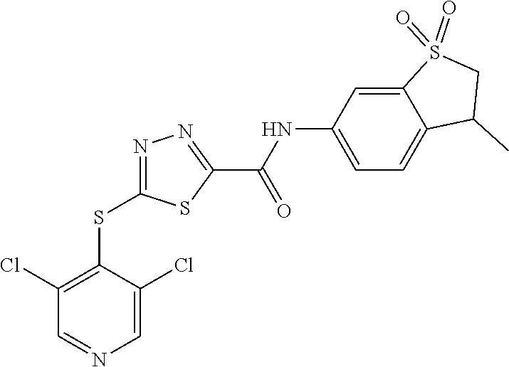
C1=C(Cl)C(SC2=NN=C(C(NC3=CC=C4C(=C3)S(=O)(=O)CC4C)=O)S2)=C(Cl)C=N1
